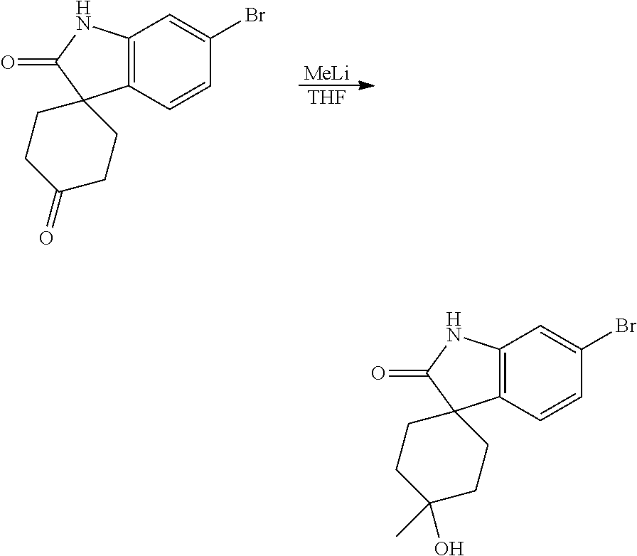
C12=C(C=CC(Br)=C1)C1(C(=O)N2)CCC(=O)CC1.[MeLi].[THF].C12=C(C=CC(Br)=C1)C1(C(=O)N2)CCC(C)(O)CC1
